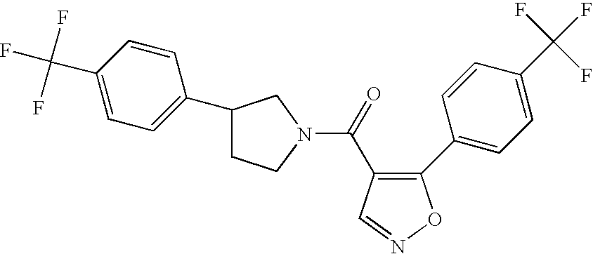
C1(C2=CC=C(C(F)(F)F)C=C2)=C(C(=O)N2CC(C3=CC=C(C(F)(F)F)C=C3)CC2)C=NO1
